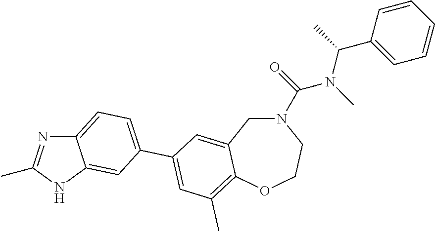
CC1=NC2=CC=C(C3=CC(C)=C4C(=C3)CN(C(=O)N(C)C(C3=CC=CC=C3)C)CCO4)C=C2N1
